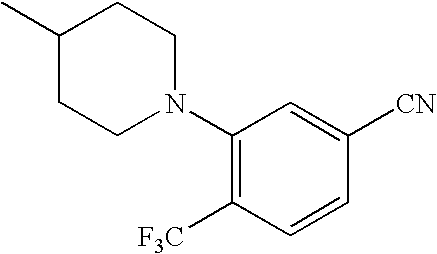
C1(C)CCN(C2=C([F3C])C=CC([CN])=C2)CC1
